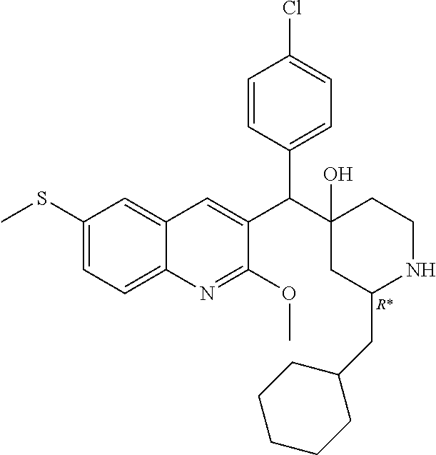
C1(SC)=CC=C2C(=C1)C=C(C(C1(O)CC(CC3CCCCC3)NCC1)C1=CC=C(Cl)C=C1)C(OC)=N2.[R*]
